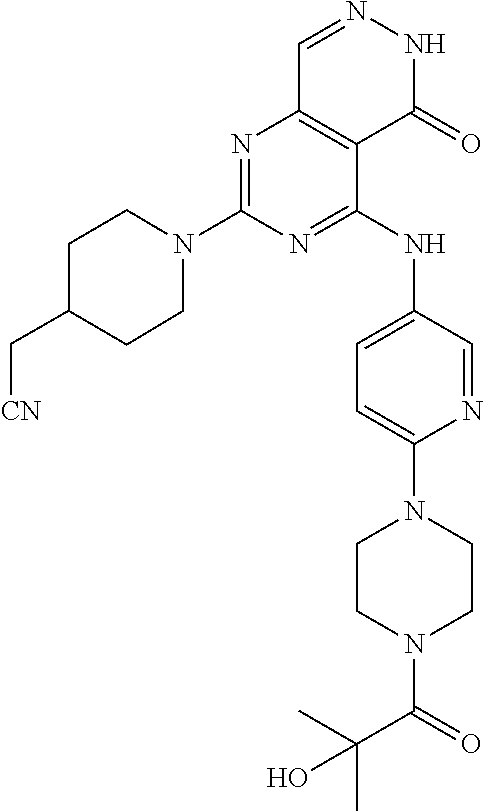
N1=C(N2CCC(C[CN])CC2)N=C(NC2=CC=C(N3CCN(C(=O)C(C)(C)O)CC3)N=C2)C2=C1C=NNC2=O
